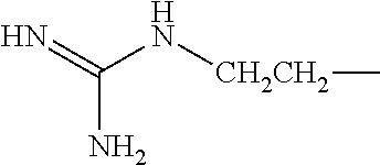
N=C(N[CH2CH2]C)N
